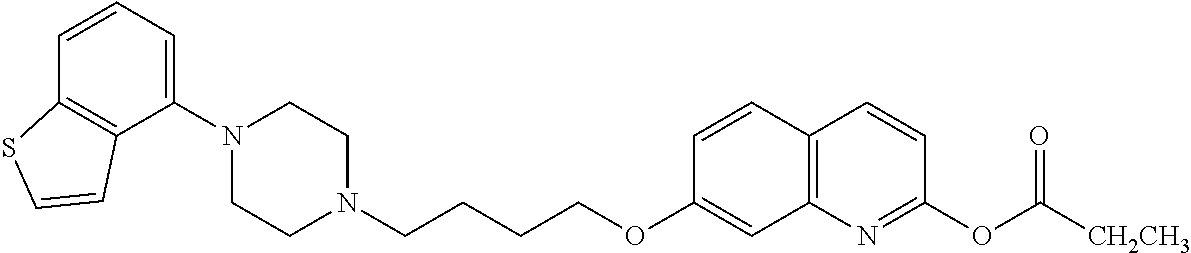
C1=CC2=C(C(N3CCN(CCCCOC4=CC5=C(C=C4)C=CC(OC([CH2CH3])=O)=N5)CC3)=C1)C=CS2
